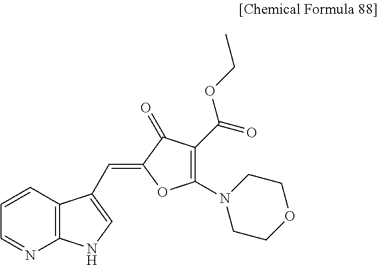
C1=CC2=C(N=C1)NC=C2C=C1C(=O)C(C(=O)OCC)=C(N2CCOCC2)O1
